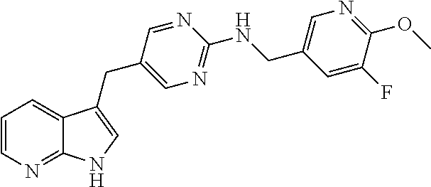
C1=CN=C2C(=C1)C(CC1=CN=C(NCC3=CN=C(OC)C(F)=C3)N=C1)=CN2
